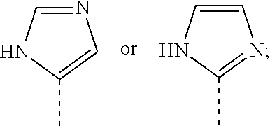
N1=CNC(C)=C1.C1=CNC(C)=N1
